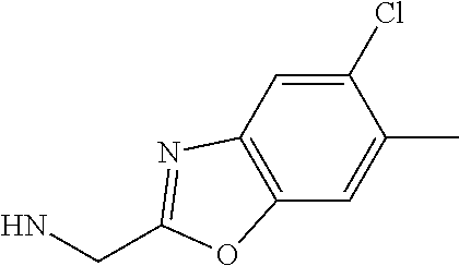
C1(Cl)=CC2=C(C=C1C)OC(CN)=N2
